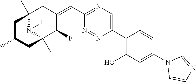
C12(C)N([H])C(C)(C(F)C(=CC3=NC=C(C4=C(O)C=C(N5C=CN=C5)C=C4)N=N3)C1)CC(C)C2
